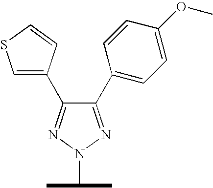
C1(C2=CC=C(OC)C=C2)=NN(C(C)C)N=C1C1=CSC=C1
